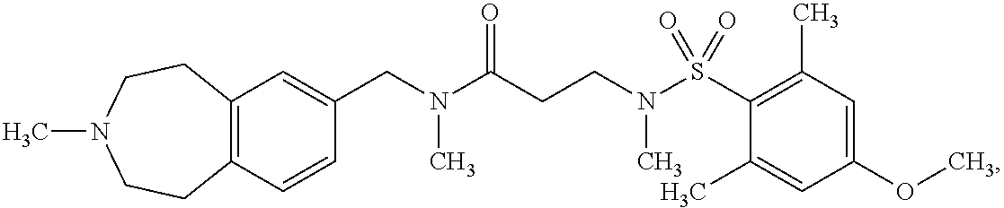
C(N(C(CCN(S(C1=C(C)C=C(OC)C=C1C)(=O)=O)C)=O)C)C1=CC2=C(C=C1)CCN(C)CC2
